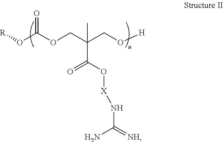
[R]OC(OCC(CO[H])(C)C(=O)O[X]NC(N)=[NH])=O
